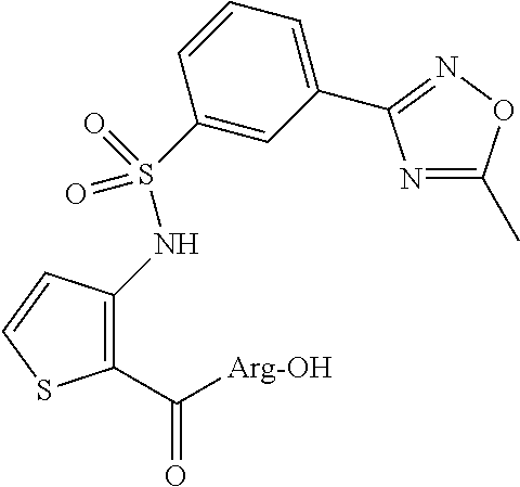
C1(C([Arg-OH])=O)=C(NS(C2=CC(C3=NOC(C)=N3)=CC=C2)(=O)=O)C=CS1
